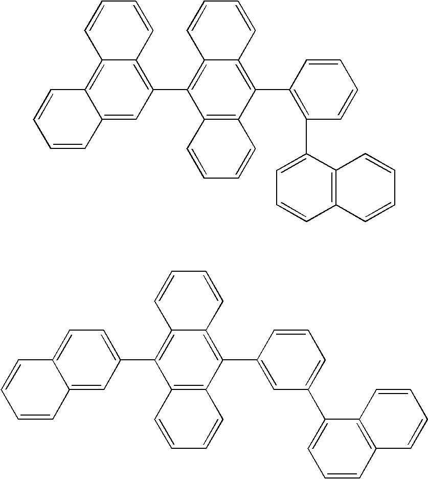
C12=C(C(C3=C(C4=CC=CC5=C4C=CC=C5)C=CC=C3)=C3C(=C1C1=C4C(=C5C(=C1)C=CC=C5)C=CC=C4)C=CC=C3)C=CC=C2.C12=C(C(C3=CC(C4=CC=CC5=C4C=CC=C5)=CC=C3)=C3C(=C1C1=CC=C4C(=C1)C=CC=C4)C=CC=C3)C=CC=C2
